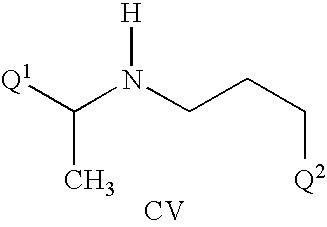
[Q1]C(N(CCC[Q2])[H])C.[CV]
